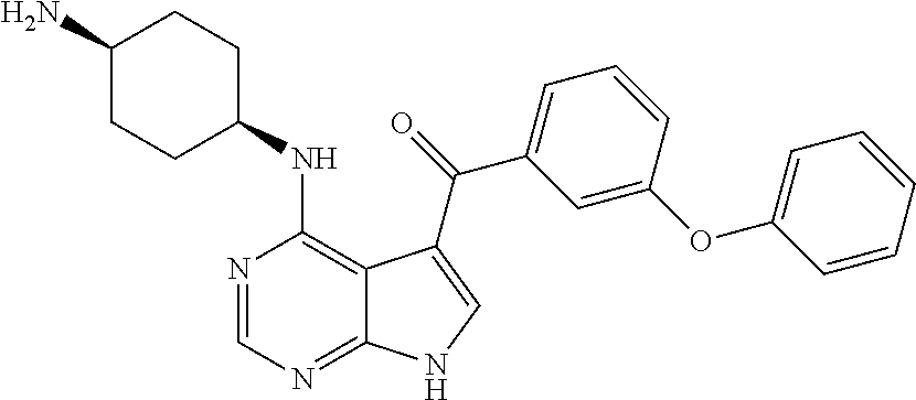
C1(N)CCC(NC2=C3C(=NC=N2)NC=C3C(=O)C2=CC=CC(OC3=CC=CC=C3)=C2)CC1
